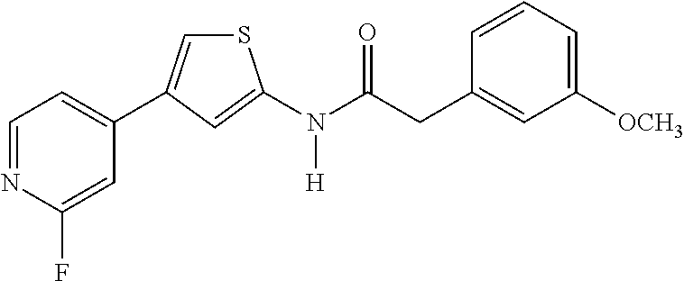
C1=NC(F)=CC(C2=CSC(N(C(CC3=CC([OCH3])=CC=C3)=O)[H])=C2)=C1
